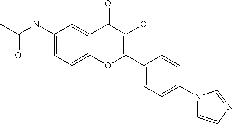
C1(NC(C)=O)=CC=C2C(=C1)C(=O)C(O)=C(C1=CC=C(N3C=CN=C3)C=C1)O2
